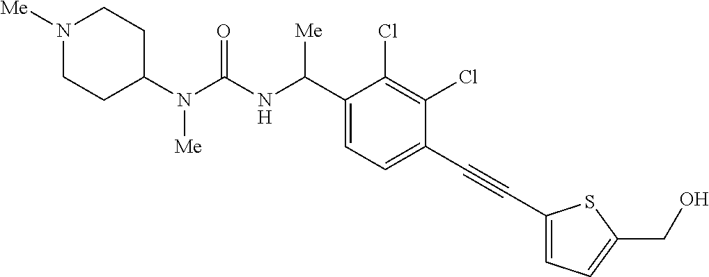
C1(N(C(NC(C2=CC=C(C#CC3=CC=C(CO)S3)C(Cl)=C2Cl)[Me])=O)[Me])CCN([Me])CC1
